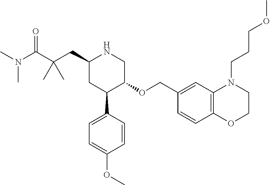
C1(CC(C(N(C)C)=O)(C)C)CC(C2=CC=C(OC)C=C2)C(OCC2=CC3=C(C=C2)OCCN3CCCOC)CN1
